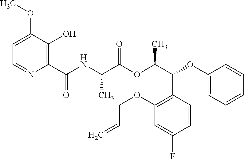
C1=C(OC)C(O)=C(C(NC(C(OC(C(OC2=CC=CC=C2)C2=C(OCC=C)C=C(F)C=C2)C)=O)C)=O)N=C1
